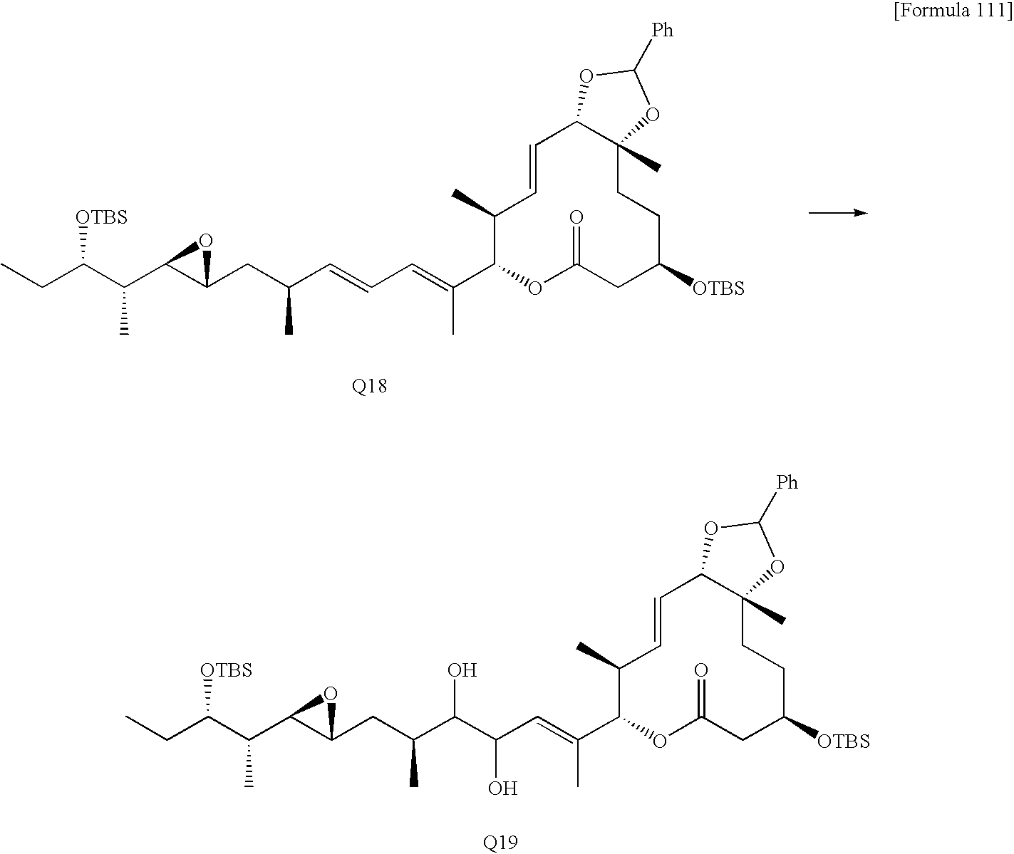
C1(C)C(C(=CC=CC(CC2C(C(C(CC)[OTBS])C)O2)C)C)OC(=O)CC([OTBS])CCC2(C)C(C=C1)OC([Ph])O2.C1(C)C(C(=CC(C(C(CC2C(C(C(CC)[OTBS])C)O2)C)O)O)C)OC(=O)CC([OTBS])CCC2(C)C(C=C1)OC([Ph])O2
